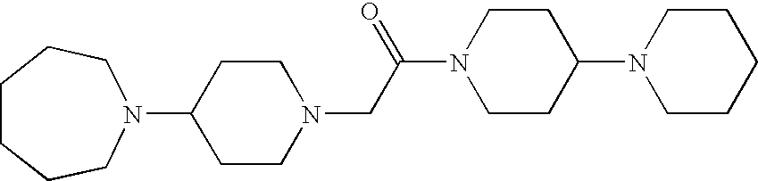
C1CN(CC(N2CCC(N3CCCCC3)CC2)=O)CCC1N1CCCCCC1
